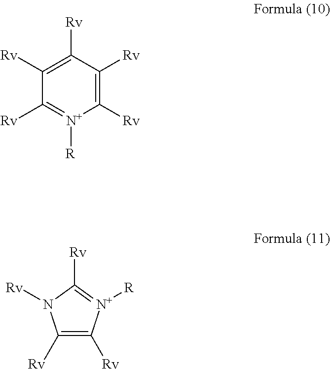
C1([Rv])=C([Rv])C([Rv])=C([Rv])C([Rv])=[N+]1[R].C1([Rv])=C([Rv])[N+]([R])=C([Rv])N1[Rv]
